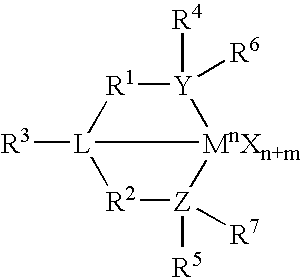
[R3][L]12[MnXn+m]([Y]([R4])([R6])[R1]1)[Z]([R7])([R5])[R2]2
